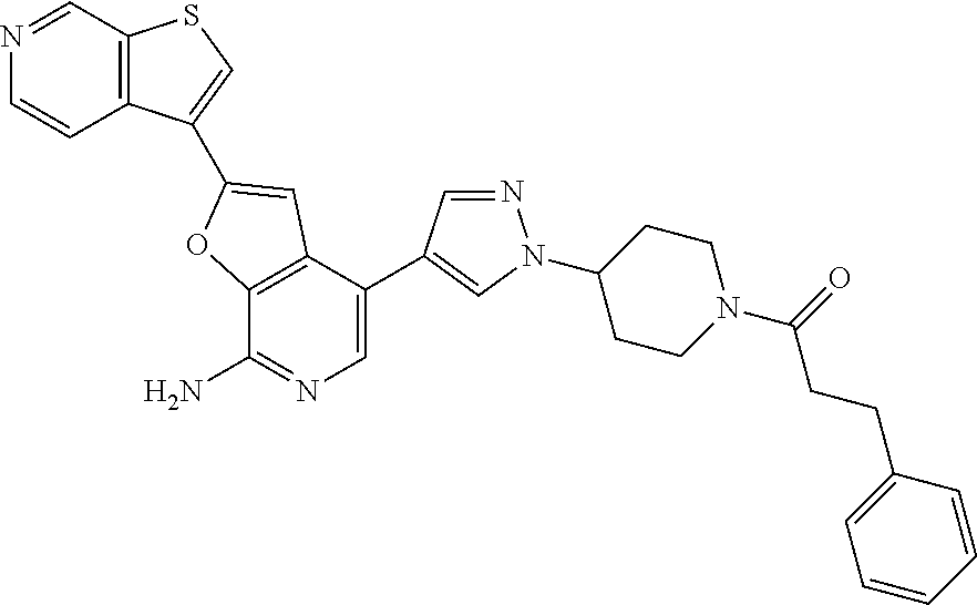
N1=CC2=C(C=C1)C(C1=CC3=C(C(N)=NC=C3C3=CN(C4CCN(C(=O)CCC5=CC=CC=C5)CC4)N=C3)O1)=CS2
